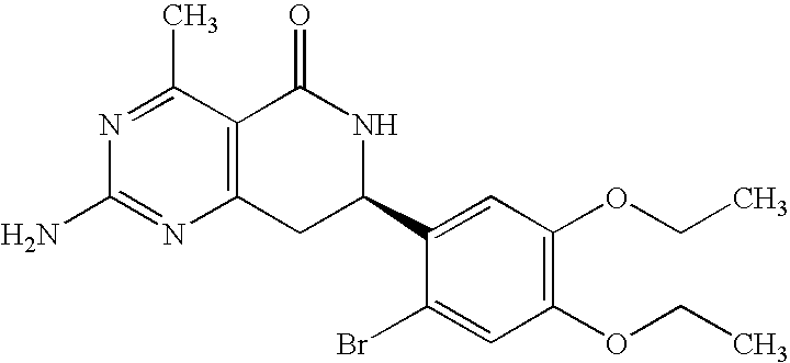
N1=C(C)C2=C(N=C1N)CC(C1=CC(OCC)=C(OCC)C=C1Br)NC2=O
